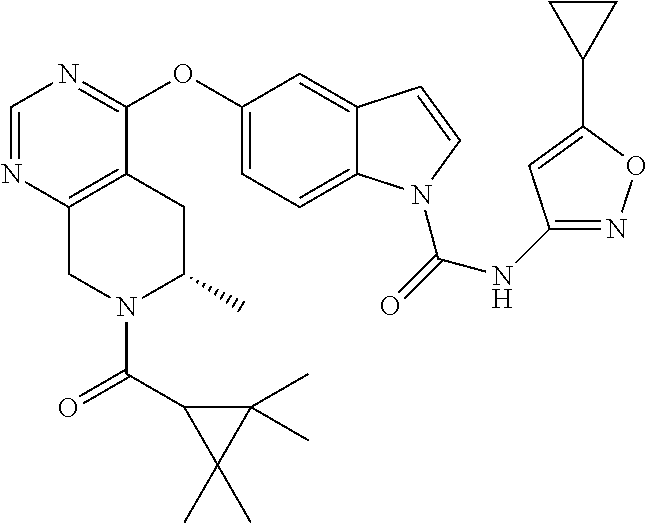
O(C1=CC=C2C(=C1)C=CN2C(=O)NC1=NOC(C2CC2)=C1)C1=NC=NC2=C1CC(C)N(C(=O)C1C(C)(C)C1(C)C)C2
